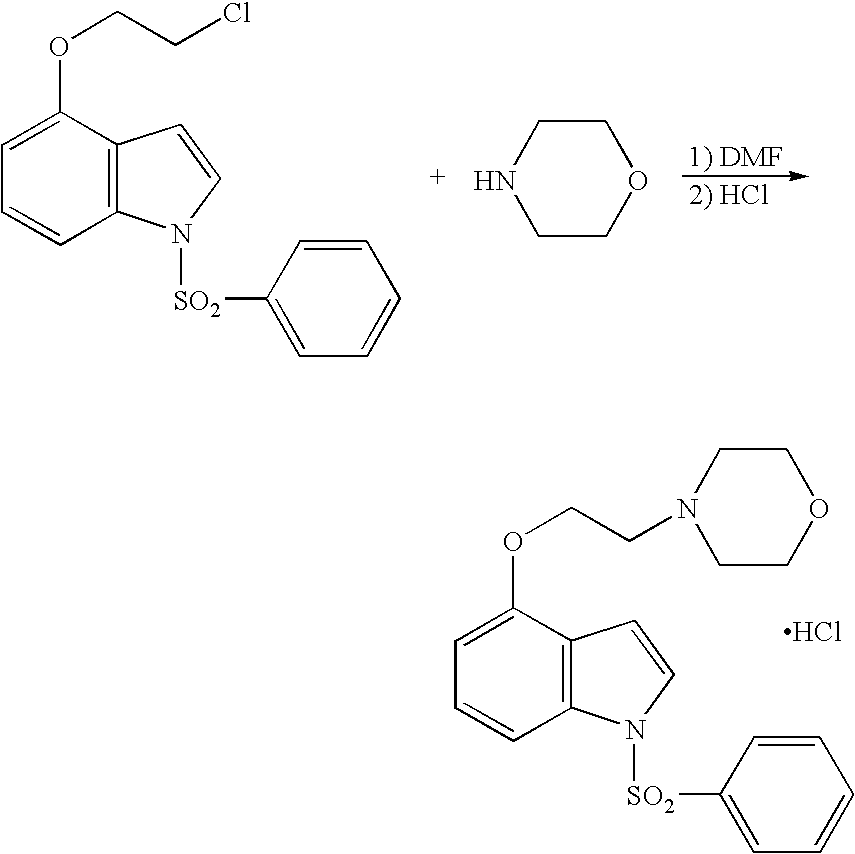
C12=C(C(OCCCl)=CC=C1)C=CN2[SO2]C1=CC=CC=C1.C1COCCN1.C12=C(C(OCCN3CCOCC3)=CC=C1)C=CN2[SO2]C1=CC=CC=C1.Cl
